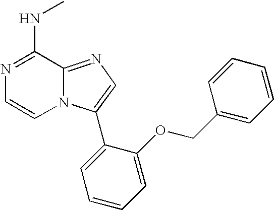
N1=C(NC)C2=NC=C(C3=CC=CC=C3OCC3=CC=CC=C3)N2C=C1
